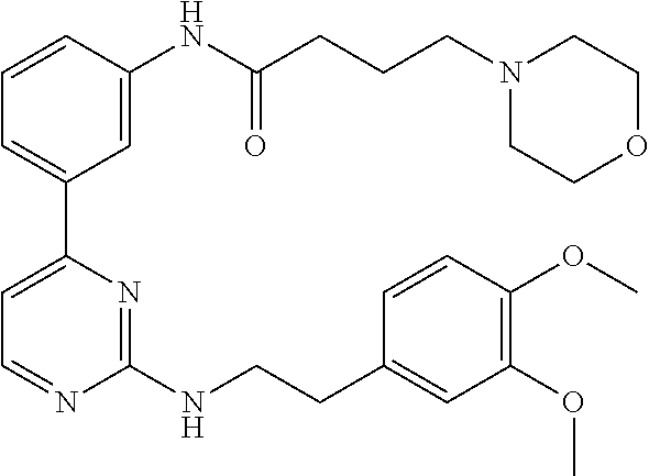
C1=CC(NC(CCCN2CCOCC2)=O)=CC(C2=CC=NC(NCCC3=CC(OC)=C(OC)C=C3)=N2)=C1
